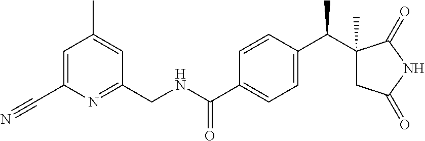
C1=C(C#N)N=C(CNC(C2=CC=C(C(C3(C)CC(=O)NC3=O)C)C=C2)=O)C=C1C
